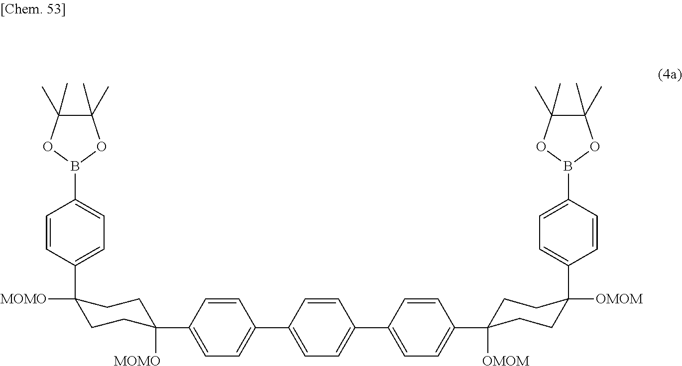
C1(C)(C)C(C)(C)OB(C2=CC=C(C3([MOMO])CCC([MOMO])(C4=CC=C(C5=CC=C(C6=CC=C(C7([OMOM])CCC([OMOM])(C8=CC=C(B9OC(C)(C)C(C)(C)O9)C=C8)CC7)C=C6)C=C5)C=C4)CC3)C=C2)O1
